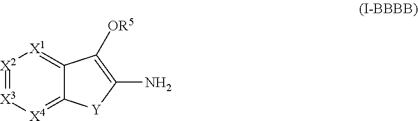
[X2]1=[X3][X4]=C2C(=[X1]1)C([OR5])=C(N)[Y]2
